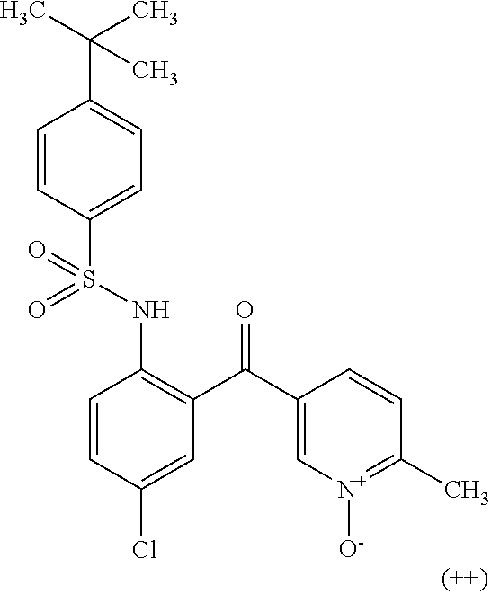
C1=CC(S(NC2=C(C(C3=C[N+]([O-])=C(C)C=C3)=O)C=C(Cl)C=C2)(=O)=O)=CC=C1C(C)(C)C
